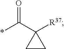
C1CC1(C(=O)*)[R37]
